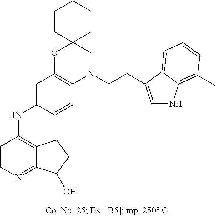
C1=CN=C2C(=C1NC1=CC3=C(C=C1)N(CCC1=CNC4=C(C)C=CC=C41)CC1(O3)CCCCC1)CCC2O
